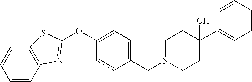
C1=CC2=C(C=C1)SC(OC1=CC=C(CN3CCC(C4=CC=CC=C4)(O)CC3)C=C1)=N2
